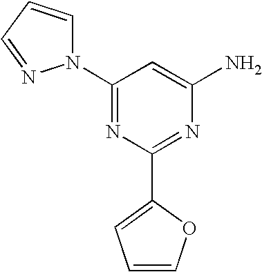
C1(N2C=CC=N2)=NC(C2=CC=CO2)=NC(N)=C1
